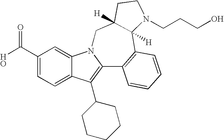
C1(C(O)=O)=CC=C2C(=C1)N1C(=C2C2CCCCC2)C2=C(C3([H])C([H])(C1)CCN3CCCO)C=CC=C2
